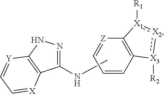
CNC1=NNC2=C1[X]=CC=[Y]2.C1=CC2=C([Z]=C1)[X1]([R1]):[X2]:[X3]2[R2]
